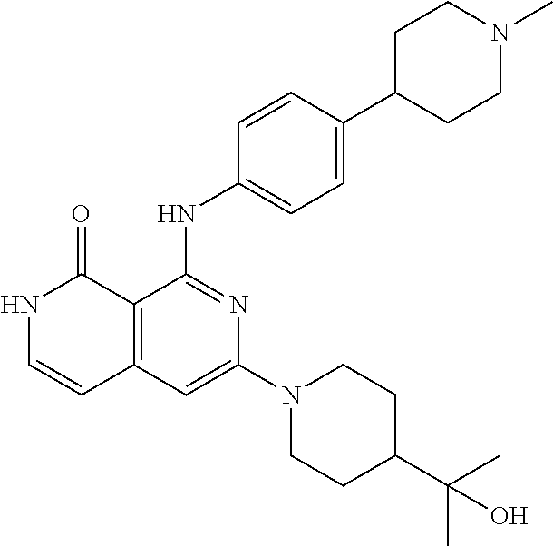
C1=CC(NC2=NC(N3CCC(C(C)(C)O)CC3)=CC3=C2C(=O)NC=C3)=CC=C1C1CCN(C)CC1
